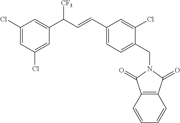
C12=C(C=CC=C1)C(=O)N(CC1=CC=C(C=CC(C3=CC(Cl)=CC(Cl)=C3)[CF3])C=C1Cl)C2=O
